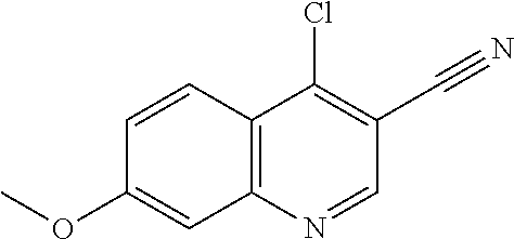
C1=CC2=C(C=C1OC)N=CC(C#N)=C2Cl
